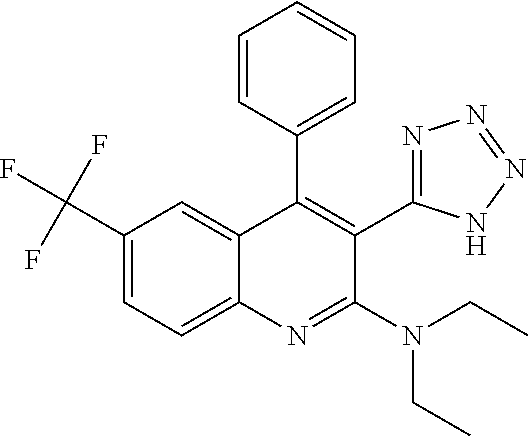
C1(C(F)(F)F)=CC=C2C(=C1)C(C1=CC=CC=C1)=C(C1=NN=NN1)C(N(CC)CC)=N2
